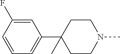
C1=C(F)C=CC=C1C1(C)CCN(C)CC1
